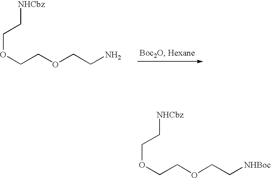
C(COCCN)OCC[NHCbz].C(COCC[NHBoc])OCC[NHCbz]
